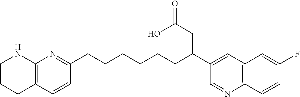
C1CCC2=C(N1)N=C(CCCCCCC(C1=CC3=C(N=C1)C=CC(F)=C3)CC(=O)O)C=C2
